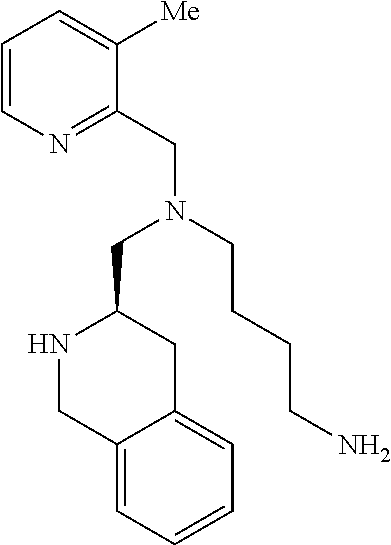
C1=CN=C(CN(CC2NCC3=CC=CC=C3C2)CCCCN)C([Me])=C1
